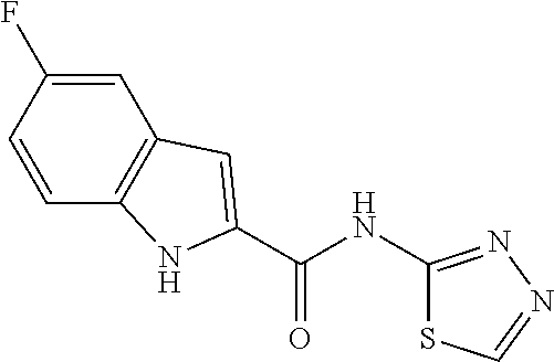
C1=CC(F)=CC2=C1NC(C(NC1=NN=CS1)=O)=C2
